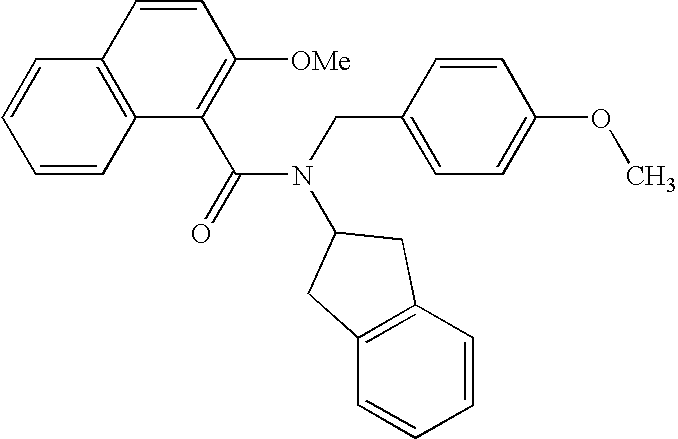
C1=CC2=C(C=C1)C=CC([OMe])=C2C(=O)N(CC1=CC=C(OC)C=C1)C1CC2=C(C1)C=CC=C2
